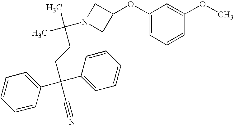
C1=CC(C(CCC(C)(N2CC(OC3=CC=CC(OC)=C3)C2)C)(C2=CC=CC=C2)C#N)=CC=C1
